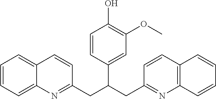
C12=C(C=CC=C1)N=C(CC(C1=CC(OC)=C(O)C=C1)CC1=NC3=CC=CC=C3C=C1)C=C2
